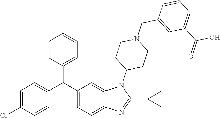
C1=C(Cl)C=CC(C(C2=CC=C3C(=C2)N(C2CCN(CC4=CC(C(=O)O)=CC=C4)CC2)C(C2CC2)=N3)C2=CC=CC=C2)=C1
